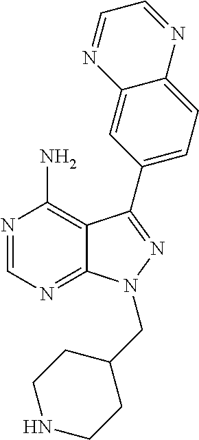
N1=CN=C2C(=C1N)C(C1=CC=C3C(=C1)N=CC=N3)=NN2CC1CCNCC1
